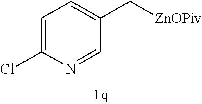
C1=C(Cl)N=CC(C[ZnOPiv])=C1
